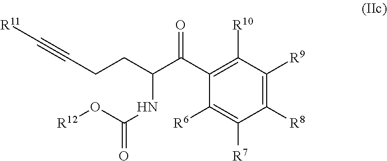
C1(C(=O)C(NC(O[R12])=O)CCC#C[R11])=C([R10])C([R9])=C([R8])C([R7])=C1[R6]
